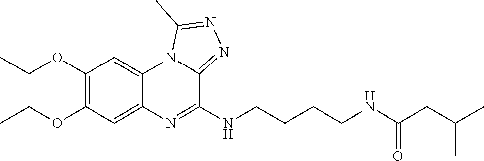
C1(OCC)=C(OCC)C=C2C(=C1)N1C(=NN=C1C)C(NCCCCNC(CC(C)C)=O)=N2
